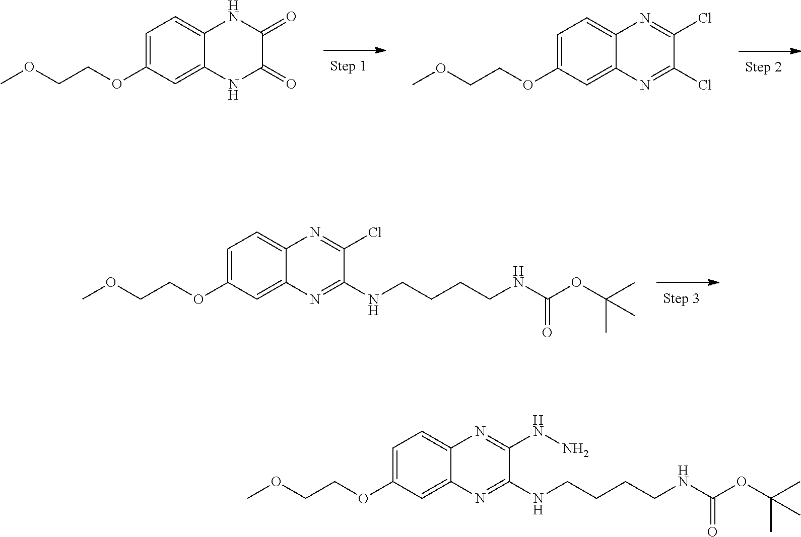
C1=C(OCCOC)C=C2C(=C1)N=C(Cl)C(Cl)=N2.C1=C(OCCOC)C=C2C(=C1)NC(=O)C(=O)N2.N(CCCCNC(OC(C)(C)C)=O)C1=NC2=CC(OCCOC)=CC=C2N=C1Cl.N(CCCCNC(OC(C)(C)C)=O)C1=NC2=CC(OCCOC)=CC=C2N=C1NN
